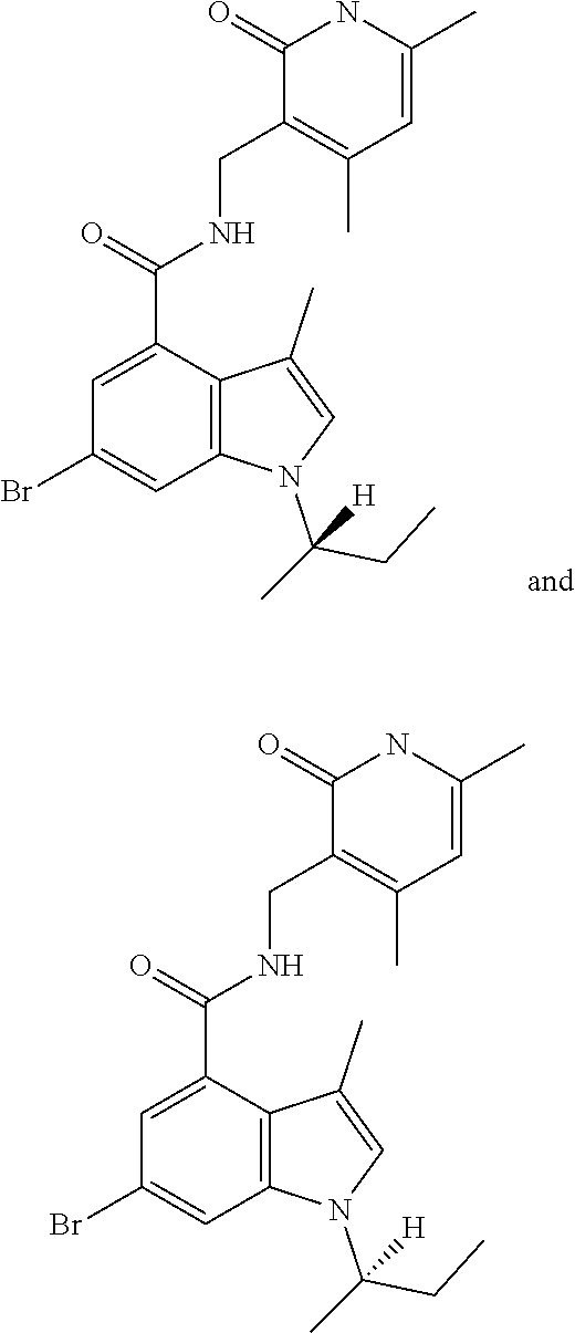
C1(=O)NC(C)=CC(C)=C1CNC(C1=CC(Br)=CC2=C1C(C)=CN2C(CC)([H])C)=O.C1(=O)NC(C)=CC(C)=C1CNC(C1=CC(Br)=CC2=C1C(C)=CN2C(CC)([H])C)=O
